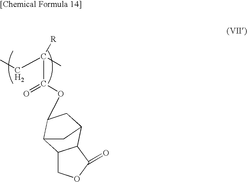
C(C([R])(C(OC1CC2C3C(COC3=O)C1C2)=O)C)C
